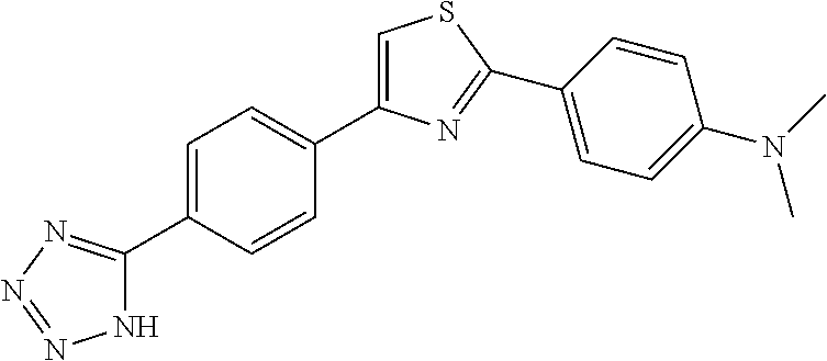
C1=C(C2=NN=NN2)C=CC(C2=CSC(C3=CC=C(N(C)C)C=C3)=N2)=C1
